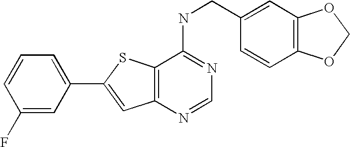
C1=C(C2=CC3=C(S2)C(NCC2=CC4=C(C=C2)OCO4)=NC=N3)C=C(F)C=C1
